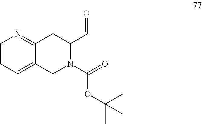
C1=CC=C2C(=N1)CC(C=O)N(C(=O)OC(C)(C)C)C2
